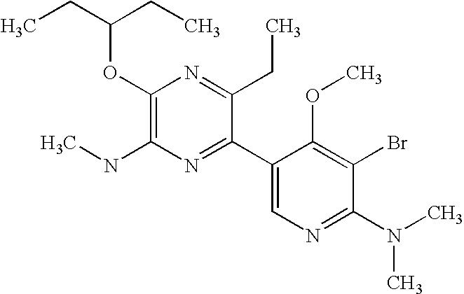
CCC(CC)OC1=C(NC)N=C(C2=CN=C(N(C)C)C(Br)=C2OC)C(CC)=N1
